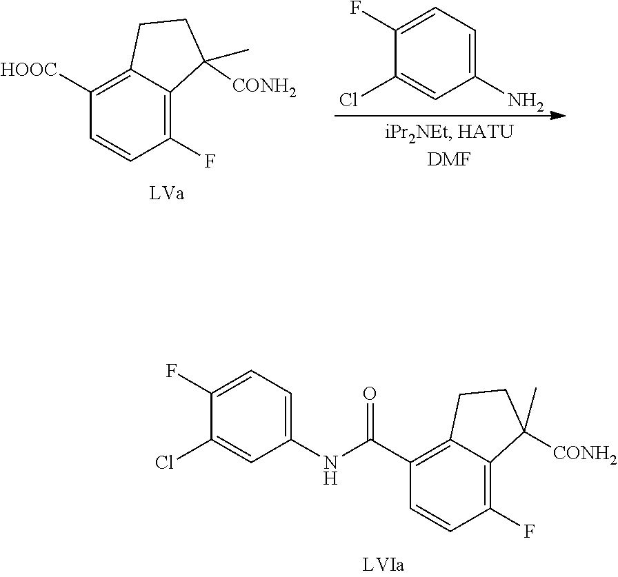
C1(N)=CC=C(F)C(Cl)=C1.C1(F)=C2C(=C([HOOC])C=C1)CCC2(C)[CONH2].C1(NC(C2=C3C(=C(F)C=C2)C([CONH2])(C)CC3)=O)=CC=C(F)C(Cl)=C1
